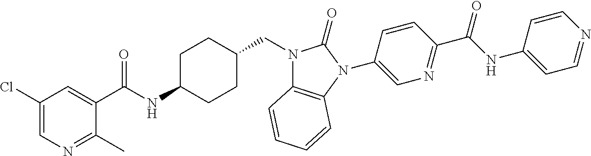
C1(Cl)=CN=C(C)C(C(NC2CCC(CN3C4=C(N(C5=CN=C(C(NC6=CC=NC=C6)=O)C=C5)C3=O)C=CC=C4)CC2)=O)=C1
